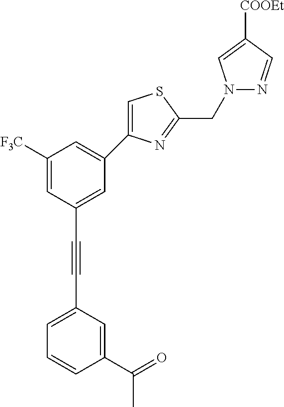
N1(CC2=NC(C3=CC([F3C])=CC(C#CC4=CC=CC(C(=O)C)=C4)=C3)=CS2)N=CC([COOEt])=C1
